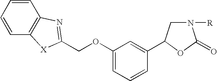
C1=CC=CC2=C1N=C(COC1=CC=CC(C3CN([R])C(=O)O3)=C1)[X]2
